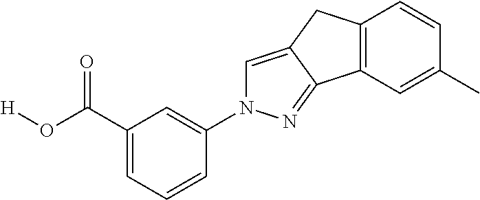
C1(C(O[H])=O)=CC=CC(N2C=C3C(=N2)C2=C(C3)C=CC(C)=C2)=C1
